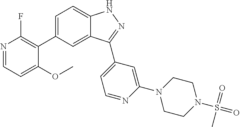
C1=C(C2=C(F)N=CC=C2OC)C=C2C(=C1)NN=C2C1=CC=NC(N2CCN(S(=O)(=O)C)CC2)=C1
